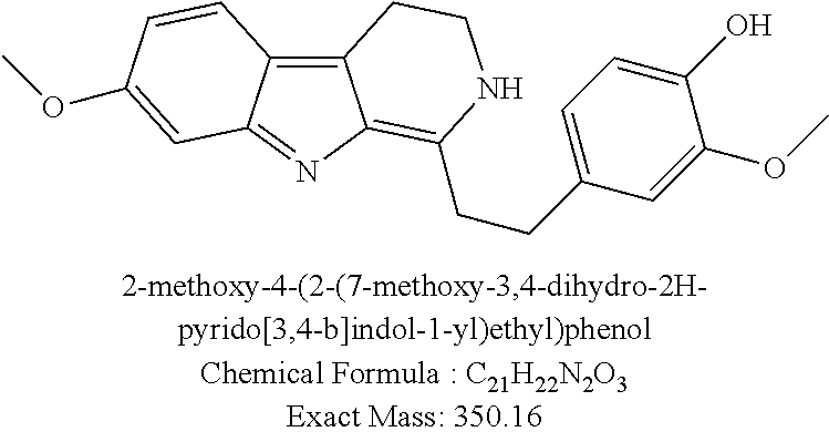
C12=C3C(=NC1=C(CCC1=CC=C(O)C(OC)=C1)NCC2)C=C(OC)C=C3
